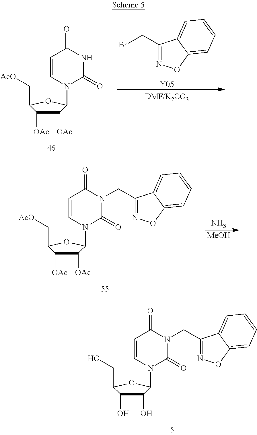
C1=CN(C2C([OAc])C([OAc])C(C[AcO])O2)C(=O)NC1=O.C1(CBr)=NOC2=CC=CC=C12.[Y05].C1=CN(C2C(O)C(O)C(CO)O2)C(=O)N(CC2=NOC3=CC=CC=C23)C1=O.C1=CN(C2C([OAc])C([OAc])C(C[AcO])O2)C(=O)N(CC2=NOC3=CC=CC=C23)C1=O.N.[MeOH]
